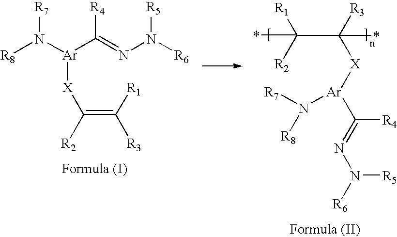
[R8]N([Ar](C(=NN([R6])[R5])[R4])[X]C(=C([R1])[R3])[R2])[R7].[R1]C(C([R3])([X][Ar](C(=NN([R6])[R5])[R4])N([R7])[R8])*)([R2])*
